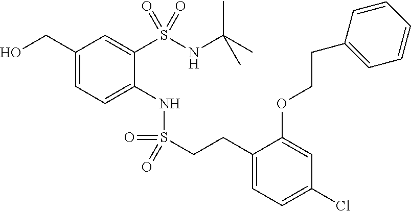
C1(CO)=CC=C(NS(=O)(=O)CCC2=CC=C(Cl)C=C2OCCC2=CC=CC=C2)C(S(NC(C)(C)C)(=O)=O)=C1
